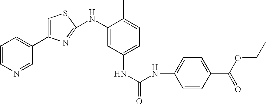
C1=CN=CC(C2=CSC(NC3=CC(NC(=O)NC4=CC=C(C(=O)OCC)C=C4)=CC=C3C)=N2)=C1
